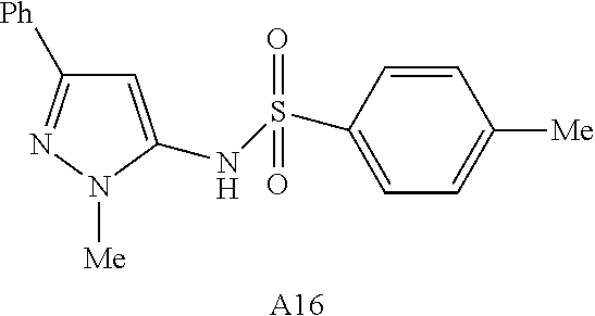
C1=C(NS(C2=CC=C([Me])C=C2)(=O)=O)N([Me])N=C1[Ph].[A16]
